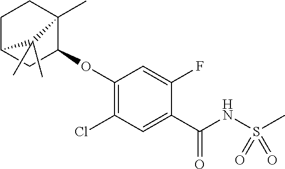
C1(Cl)=C(OC2C3(C)CCC(C2)C3(C)C)C=C(F)C(C(NS(C)(=O)=O)=O)=C1
